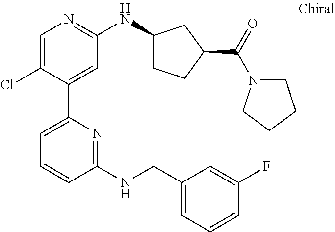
C1=C(Cl)C(C2=CC=CC(NCC3=CC=CC(F)=C3)=N2)=CC(NC2CCC(C(=O)N3CCCC3)C2)=N1
